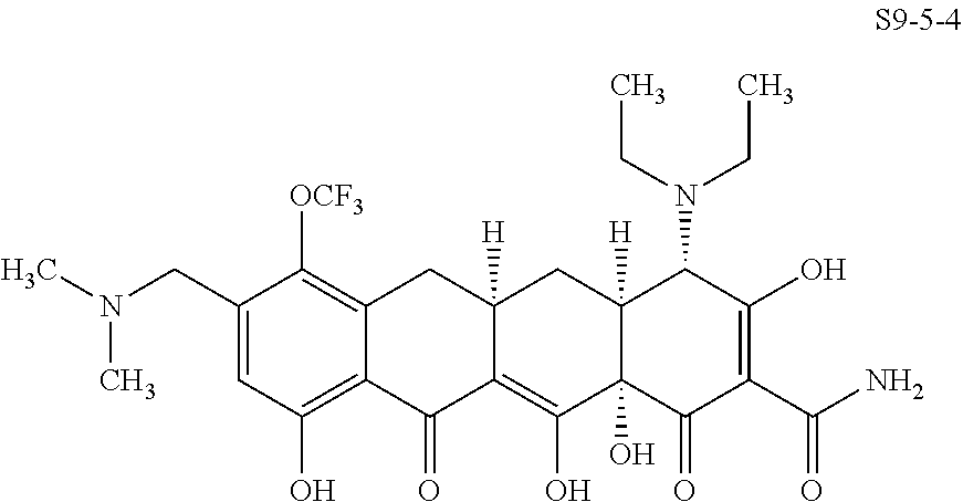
N(C)(CC1=CC(O)=C2C(=C1[OCF3])CC1([H])C(=C(O)C3(O)C([H])(C1)C(N(CC)CC)C(O)=C(C(N)=O)C3=O)C2=O)C
